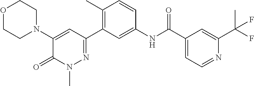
O1CCN(C2=CC(C3=C(C)C=CC(NC(C4=CC=NC(C(F)(C)F)=C4)=O)=C3)=NN(C)C2=O)CC1
